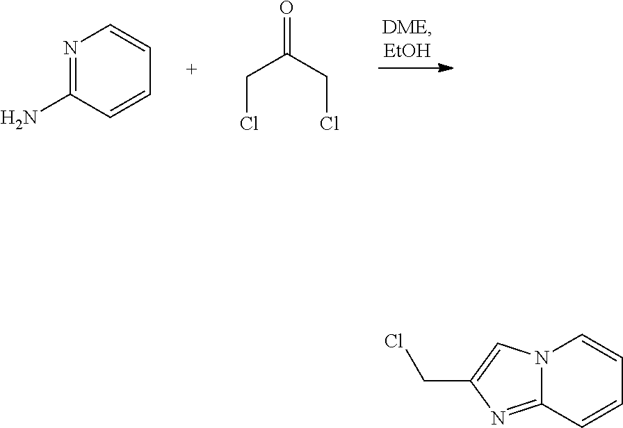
N1=C(N)C=CC=C1.O=C(CCl)CCl.C12=NC(CCl)=CN1C=CC=C2
